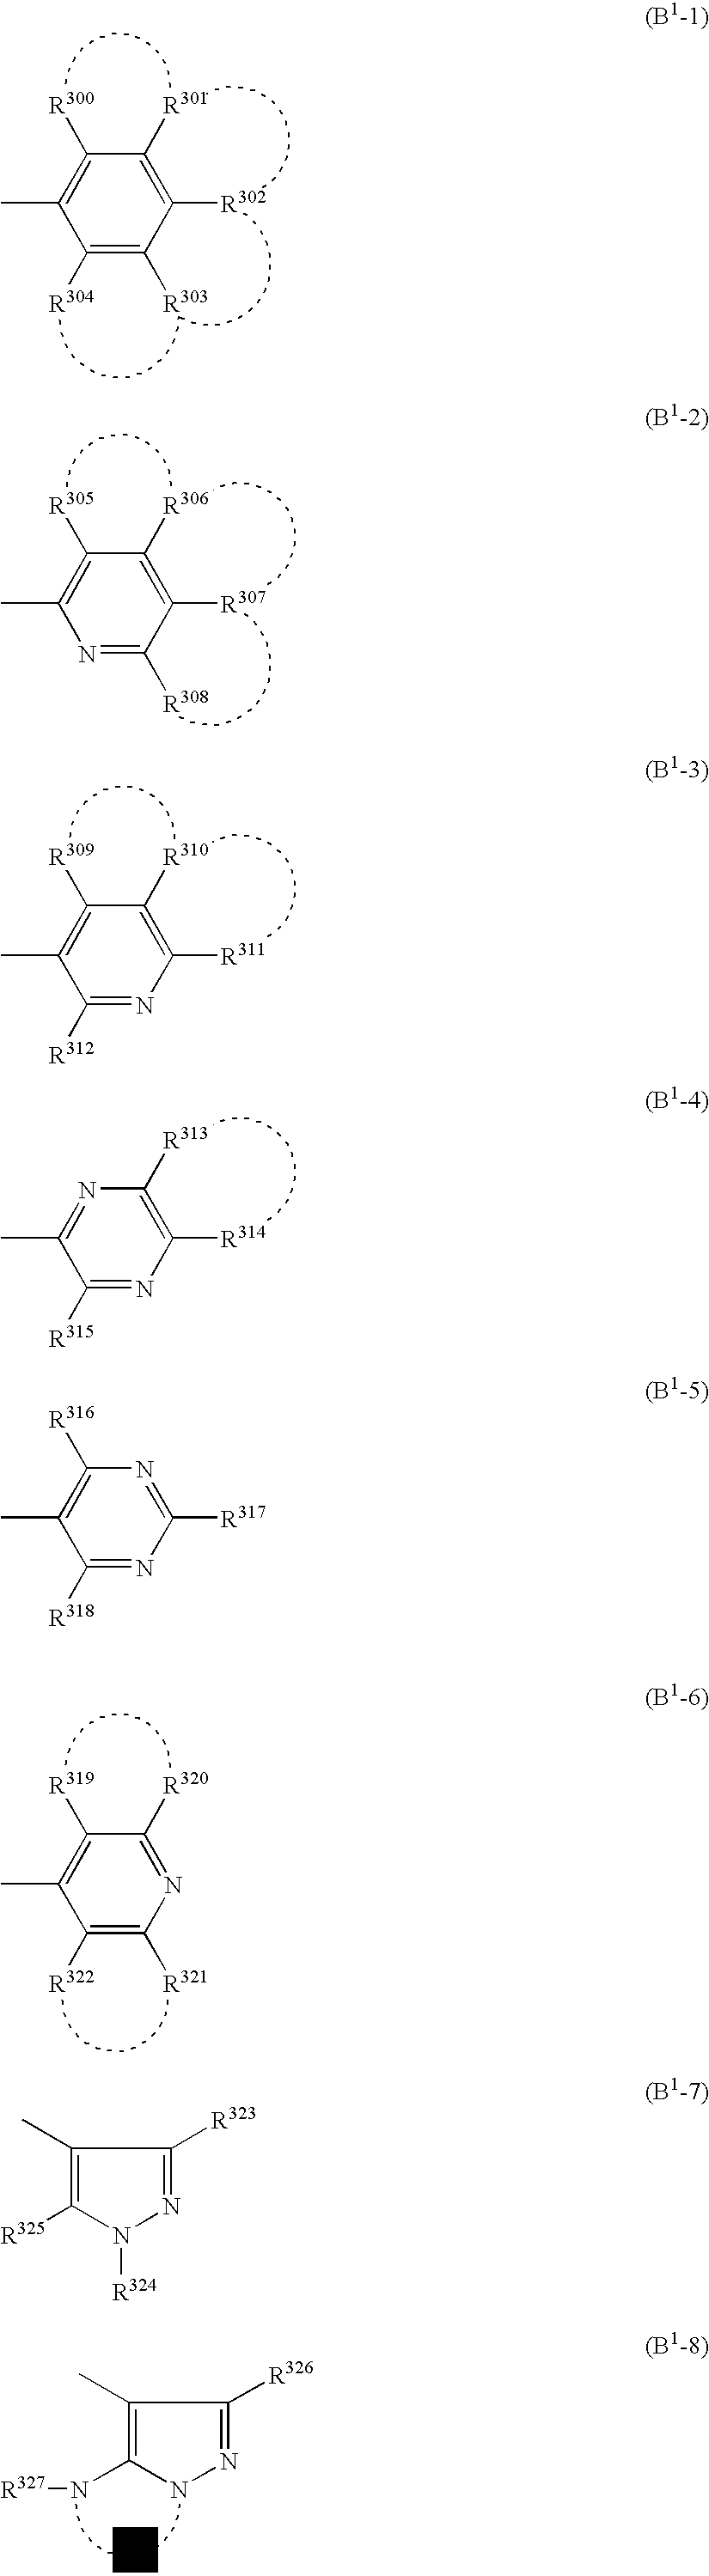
C1([R300])=C(C)C([R304])=C([R303])C([R302])=C1[R301].C1([R305])=C(C)N=C([R308])C([R307])=C1[R306].C1([R309])=C(C)C([R312])=NC([R311])=C1[R310].N1=C(C)C([R315])=NC([R314])=C1[R313].C1([R319])=C(C)C([R322])=C([R321])N=C1[R320].C1(C)=C(N[R327])NN=C1[R326].C1([R316])=C(C)C([R318])=NC([R317])=N1.C1(C)=C([R325])N([R324])N=C1[R323]
